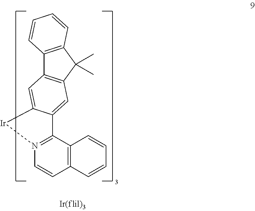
C12=C(C3=N(C=C1)[Ir]C1=CC4=C(C(C)(C)C5=C4C=CC=C5)C=C31)C=CC=C2
